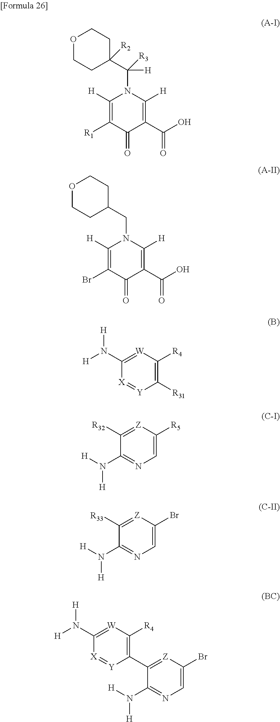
C1([H])=C([R1])C(=O)C(C(=O)O)=C([H])N1C(C1([R2])CCOCC1)([H])[R3].C1([H])=C(Br)C(=O)C(C(=O)O)=C([H])N1CC1CCOCC1.N(C1=[W]C([R4])=C([R31])[Y]=[X]1)([H])[H].[R32]C1=[Z]C([R5])=CN=C1N([H])[H].[R33]C1=[Z]C(Br)=CN=C1N([H])[H].C1(C2=[Z]C(Br)=CN=C2N([H])[H])=C([R4])[W]=C(N([H])[H])[X]=[Y]1
